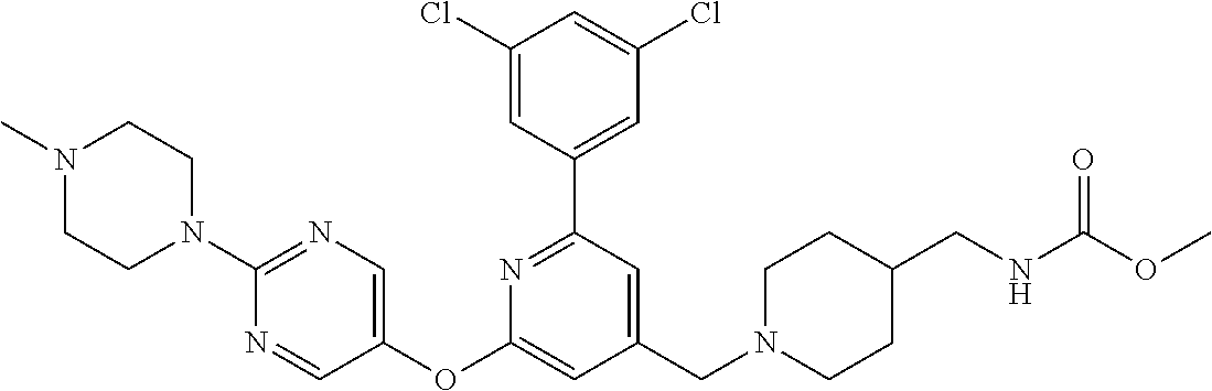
C1(Cl)=CC(C2=NC(OC3=CN=C(N4CCN(C)CC4)N=C3)=CC(CN3CCC(CNC(OC)=O)CC3)=C2)=CC(Cl)=C1
